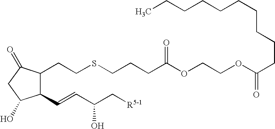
C1(C=CC(C[R5-1])O)C(CCSCCCC(OCCOC(CCCCCCCCCC)=O)=O)C(=O)CC1O
